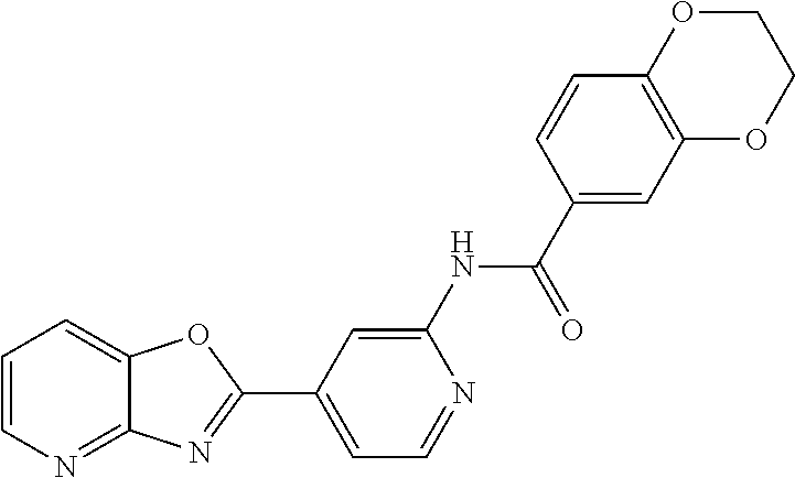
C1=CN=C2C(=C1)OC(C1=CC=NC(NC(C3=CC4=C(C=C3)OCCO4)=O)=C1)=N2
